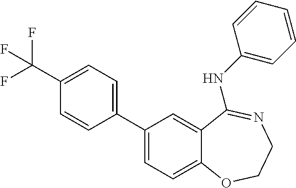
C1(C2=CC=C3C(=C2)C(NC2=CC=CC=C2)=NCCO3)=CC=C(C(F)(F)F)C=C1
